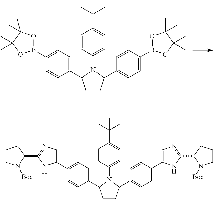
C1(C2CCC(C3=CC=C(B4OC(C)(C)C(C)(C)O4)C=C3)N2C2=CC=C(C(C)(C)C)C=C2)=CC=C(B2OC(C)(C)C(C)(C)O2)C=C1.C1(C2CCC(C3=CC=C(C4=CN=C(C5CCCN5[Boc])N4)C=C3)N2C2=CC=C(C(C)(C)C)C=C2)=CC=C(C2=CN=C(C3N([Boc])CCC3)N2)C=C1
